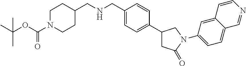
C1=C(CNCC2CCN(C(OC(C)(C)C)=O)CC2)C=CC(C2CC(=O)N(C3=CC=C4C(=C3)C=CN=C4)C2)=C1
